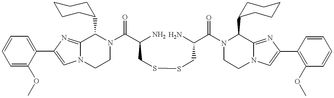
N12C(=NC(C3=CC=CC=C3OC)=C1)C(C1CCCCC1)N(C(C(N)CSSCC(C(N1C(C3CCCCC3)C3=NC(C4=C(OC)C=CC=C4)=CN3CC1)=O)N)=O)CC2
